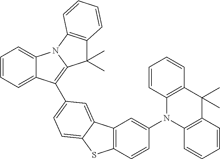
C12=CC=CC=C1C(C1=CC=C3C(=C1)C1=C(S3)C=CC(N3C4=C(C(C)(C)C5=C3C=CC=C5)C=CC=C4)=C1)=C1N2C2=C(C1(C)C)C=CC=C2
